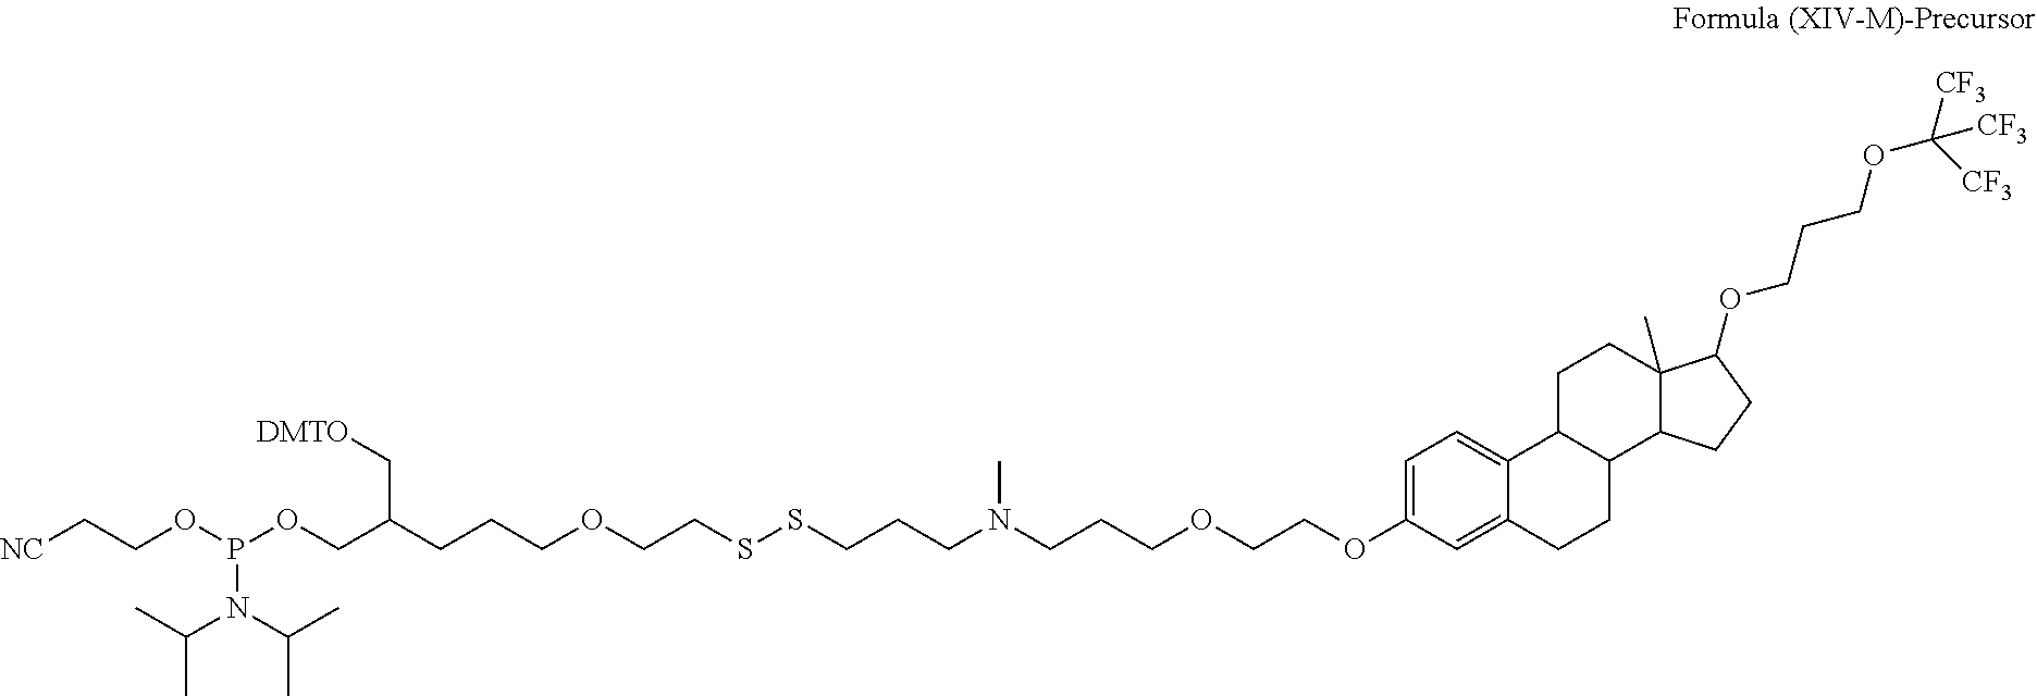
C1=C2C(=CC=C1OCCOCCCN(CCCSSCCOCCCC(COP(OCC[NC])N(C(C)C)C(C)C)C[DMTO])C)C1C(CC2)C2C(C)(CC1)C(OCCCOC([CF3])([CF3])[CF3])CC2
